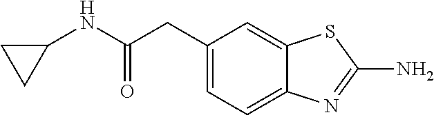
C1(CC(NC2CC2)=O)=CC=C2C(=C1)SC(N)=N2
